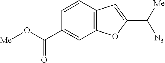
C12=C(C=C(C([Me])[N3])O1)C=CC(C(O[Me])=O)=C2
